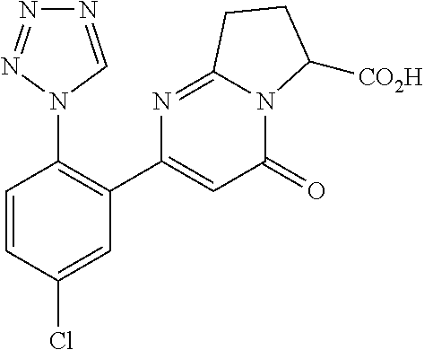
C1=CC(Cl)=CC(C2=CC(=O)N3C(=N2)CCC3[CO2H])=C1N1C=NN=N1
